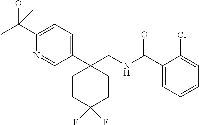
C1(C(O)(C)C)=CC=C(C2(CNC(C3=CC=CC=C3Cl)=O)CCC(F)(F)CC2)C=N1
